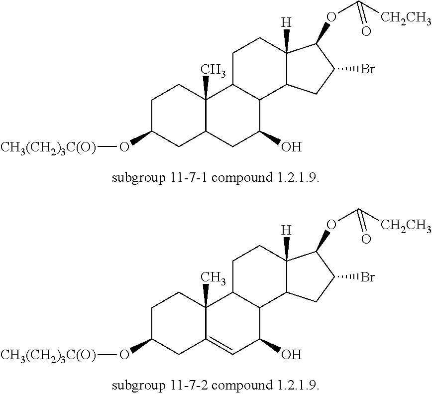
C1C(O[CH3(CH2)3C(O)])CC2C(C)(C1)C1C(C(O)C2)C2C([H])(CC1)C(OC([CH2CH3])=O)C(Br)C2.C1C(O[CH3(CH2)3C(O)])CC2=CC(O)C3C(C2(C)C1)CCC1([H])C3CC(Br)C1OC([CH2CH3])=O
